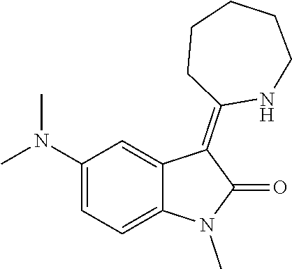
CN1C(=O)C(=C2NCCCCC2)C2=CC(N(C)C)=CC=C12
